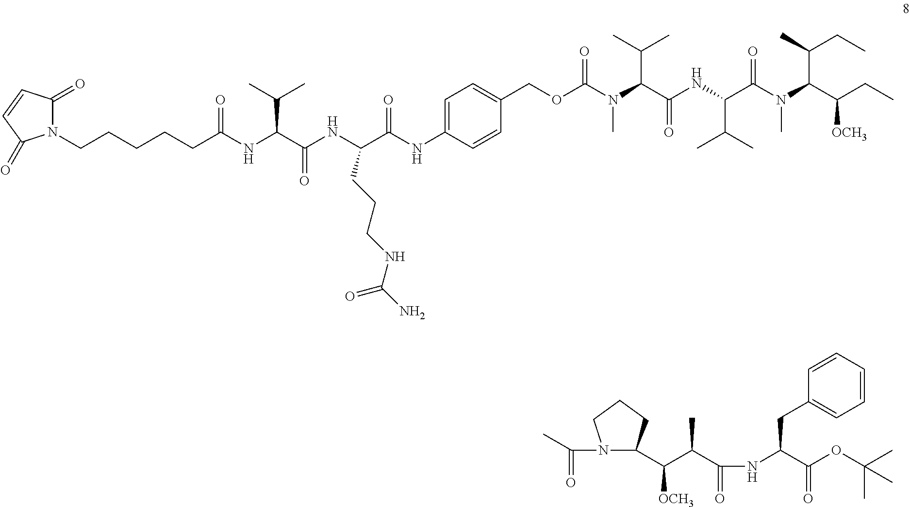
N(C(C(NC(C(=O)N(C(C(CC)[OCH3])C(C)CC)C)C(C)C)=O)C(C)C)(C)C(OCC1=CC=C(NC(C(NC(C(NC(CCCCCN2C(=O)C=CC2=O)=O)C(C)C)=O)CCCNC(N)=O)=O)C=C1)=O.CC(=O)N1C(C(C(C(NC(C(OC(C)(C)C)=O)CC2=CC=CC=C2)=O)C)[OCH3])CCC1
